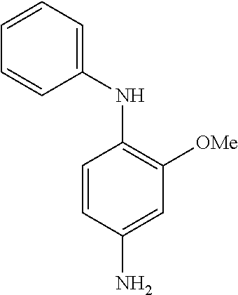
C1=CC(N)=CC([OMe])=C1NC1=CC=CC=C1
